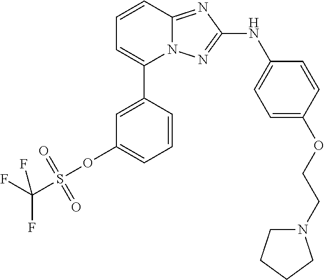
C1=CC2=NC(NC3=CC=C(OCCN4CCCC4)C=C3)=NN2C(C2=CC(OS(=O)(=O)C(F)(F)F)=CC=C2)=C1
